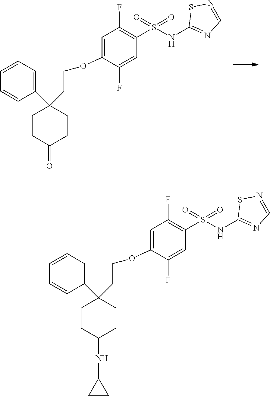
C1=CC(C2(CCOC3=CC(F)=C(S(NC4=NC=NS4)(=O)=O)C=C3F)CCC(=O)CC2)=CC=C1.C1=CC(C2(CCOC3=CC(F)=C(S(NC4=NC=NS4)(=O)=O)C=C3F)CCC(NC3CC3)CC2)=CC=C1
